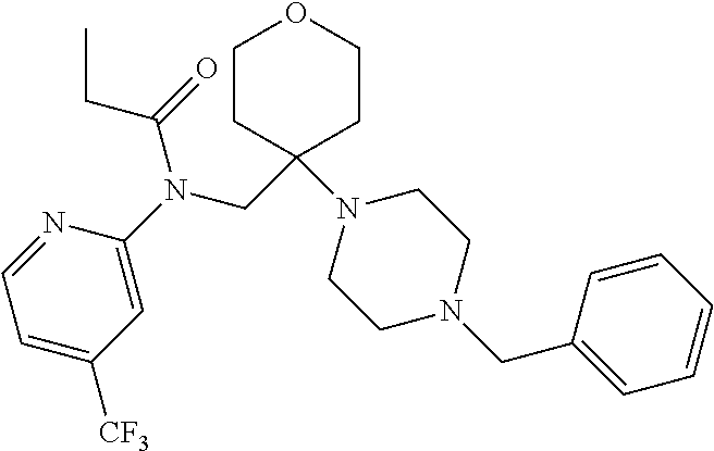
C1CC(CN(C2=CC([CF3])=CC=N2)C(=O)CC)(N2CCN(CC3=CC=CC=C3)CC2)CCO1
